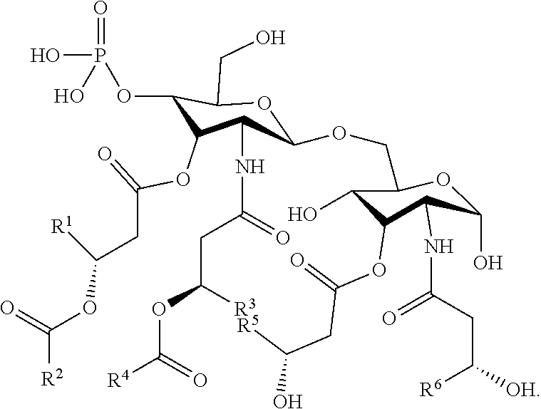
C1(OCC2OC(O)C(NC(CC([R6])[OH])=O)C(OC(CC([R5])O)=O)C2O)OC(CO)C(OP(O)(=O)O)C(OC(CC([R1])OC([R2])=O)=O)C1NC(CC([R3])OC([R4])=O)=O
